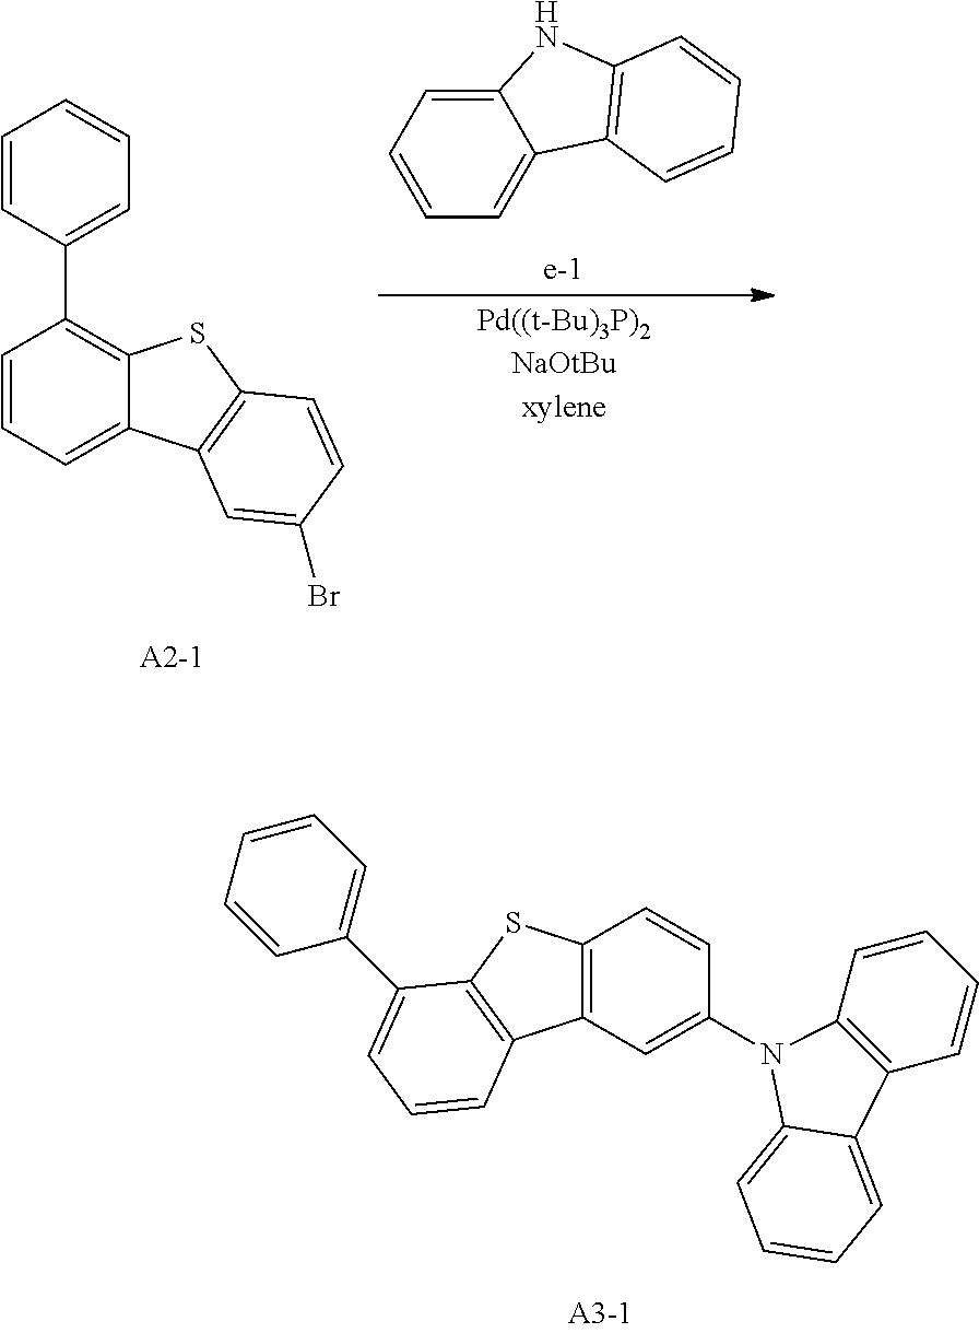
C1=CC=C2C(=C1)C1=C(N2)C=CC=C1.C1=CC(C2=C3C(=CC=C2)C2=C(S3)C=CC(Br)=C2)=CC=C1.C1=CC(N2C3=C(C=CC=C3)C3=CC=CC=C32)=CC2=C1SC1=C2C=CC=C1C1=CC=CC=C1
